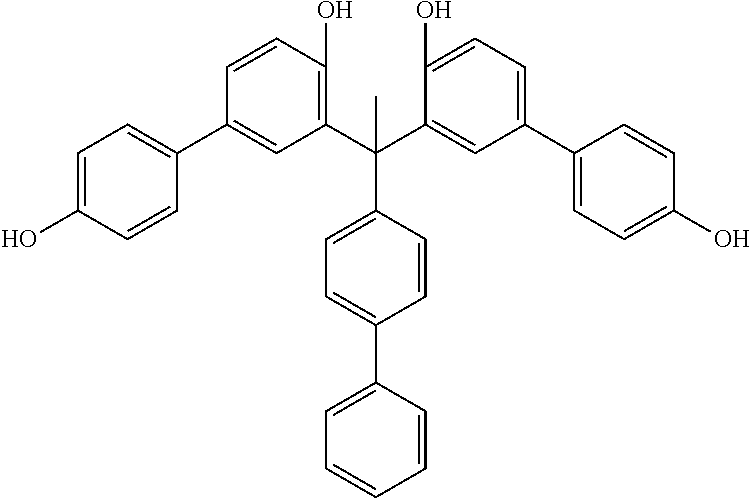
C1=CC(C(C2=C(O)C=CC(C3=CC=C(O)C=C3)=C2)(C2=CC(C3=CC=C(O)C=C3)=CC=C2O)C)=CC=C1C1=CC=CC=C1
